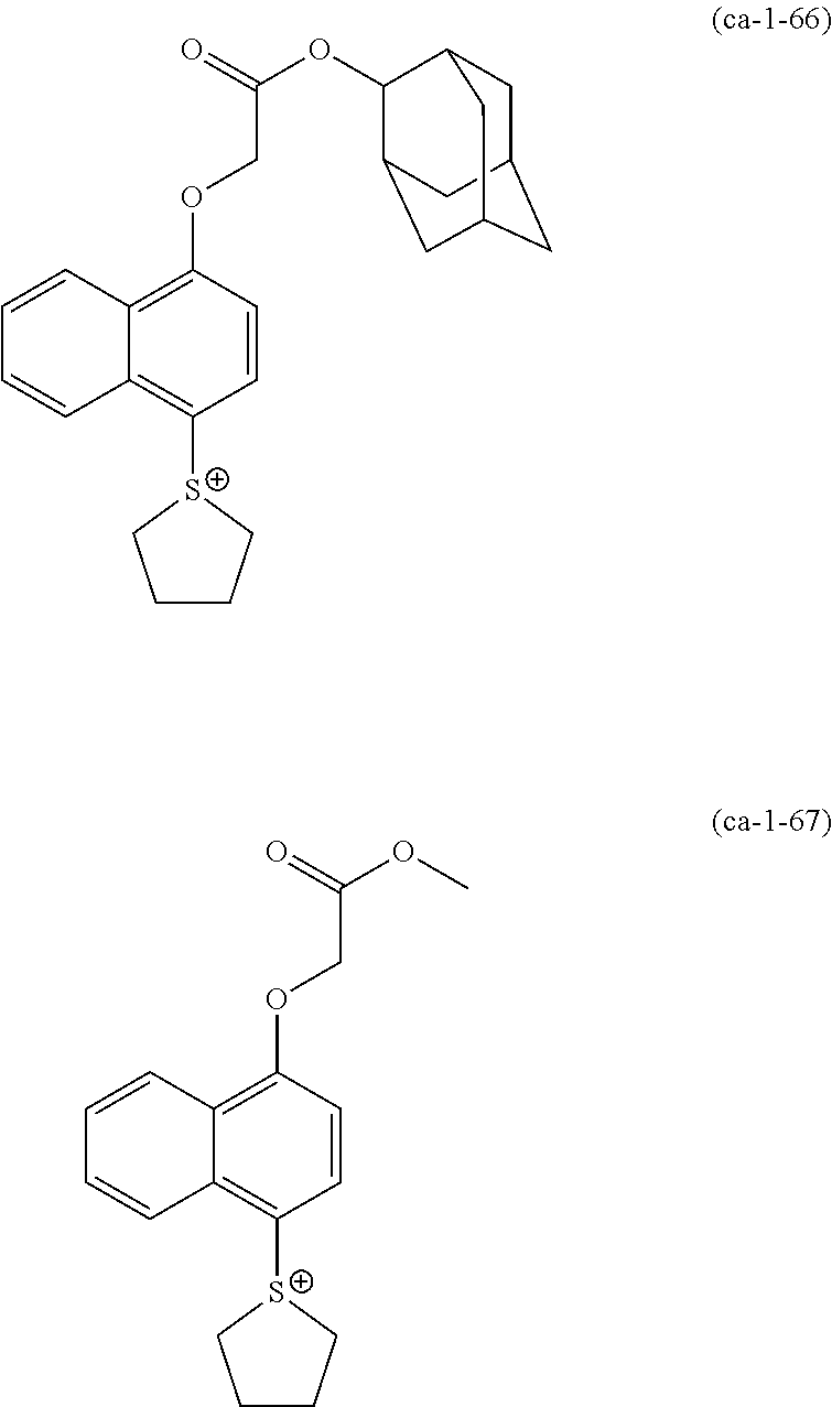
C1(OCC(OC2C3CC4CC(CC2C4)C3)=O)=C2C(=C([S+]3CCCC3)C=C1)C=CC=C2.C1(OCC(OC)=O)=C2C(=C([S+]3CCCC3)C=C1)C=CC=C2
